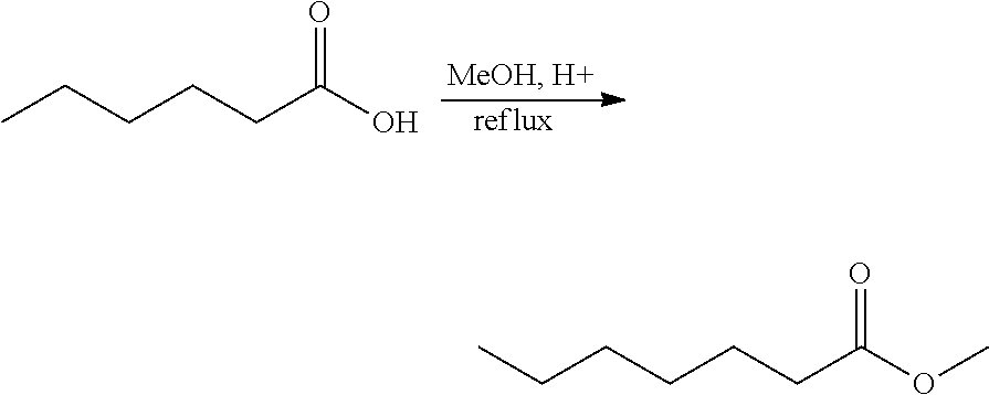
O=C(O)CCCCC.O=C(OC)CCCCCC
